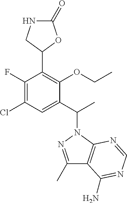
C1(=O)NCC(C2=C(OCC)C(C(C)N3C4=C(C(C)=N3)C(N)=NC=N4)=CC(Cl)=C2F)O1
